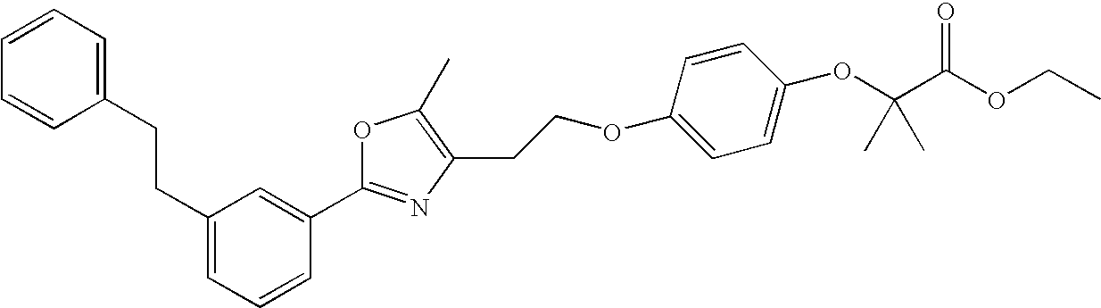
C1=CC=C(CCC2=CC=CC=C2)C=C1C1=NC(CCOC2=CC=C(OC(C(OCC)=O)(C)C)C=C2)=C(C)O1
